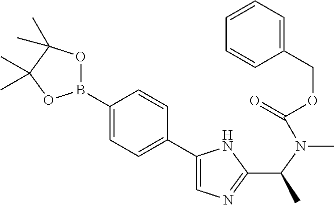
B1(C2=CC=C(C3=CN=C(C(C)N(C(OCC4=CC=CC=C4)=O)C)N3)C=C2)OC(C)(C)C(C)(C)O1
